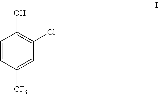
C1=CC([CF3])=CC(Cl)=C1O
